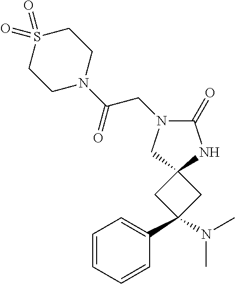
C1=CC=CC(C2(N(C)C)CC3(C2)NC(=O)N(CC(N2CCS(=O)(=O)CC2)=O)C3)=C1
